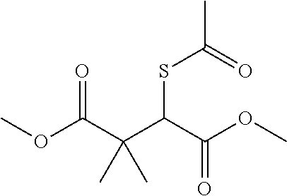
COC(C(C(C(=O)OC)SC(C)=O)(C)C)=O
